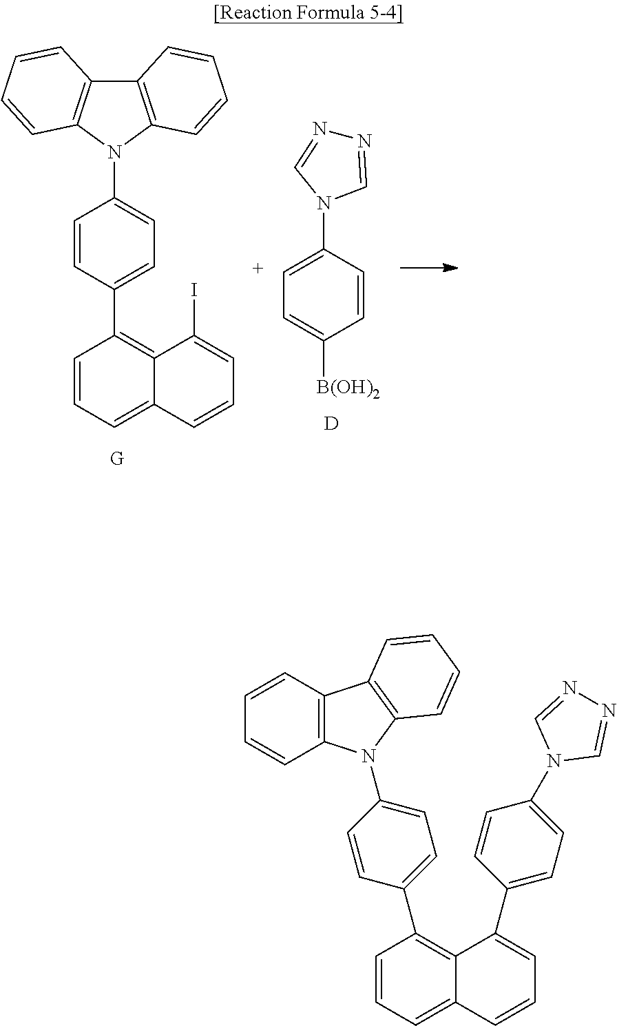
C1=CC(C2=C3C(=CC=C2)C=CC=C3I)=CC=C1N1C2=C(C3=C1C=CC=C3)C=CC=C2.N1=CN(C2=CC=C([B(OH)2])C=C2)C=N1.[D].C1=CC=C2C(=C1C1=CC=C(N3C4=C(C=CC=C4)C4=C3C=CC=C4)C=C1)C(C1=CC=C(N3C=NN=C3)C=C1)=CC=C2
